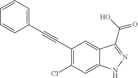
C1(C#CC2=CC=CC=C2)=C(Cl)C=C2C(=C1)C(C(=O)O)=NN2
